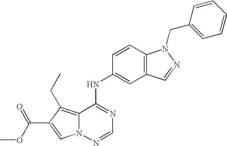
C12=C(CC)C(C(OC)=O)=CN1N=CN=C2NC1=CC2=C(C=C1)N(CC1=CC=CC=C1)N=C2
